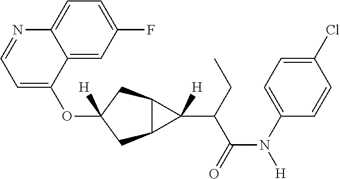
O(C1([H])CC2C(C1)C2(C(C(N([H])C1=CC=C(Cl)C=C1)=O)CC)[H])C1=CC=NC2=CC=C(F)C=C12
